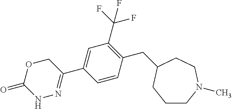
C1CN(C)CCC(CC2=C(C(F)(F)F)C=C(C3=NNC(=O)OC3)C=C2)C1
